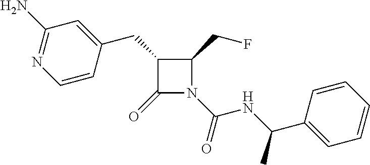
C1(CC2=CC(N)=NC=C2)C(=O)N(C(=O)NC(C2=CC=CC=C2)C)C1CF
